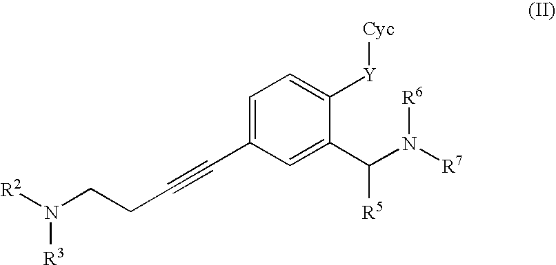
[R2]N([R3])CCC#CC1=CC=C([Y][Cyc])C(C([R5])N([R7])[R6])=C1
